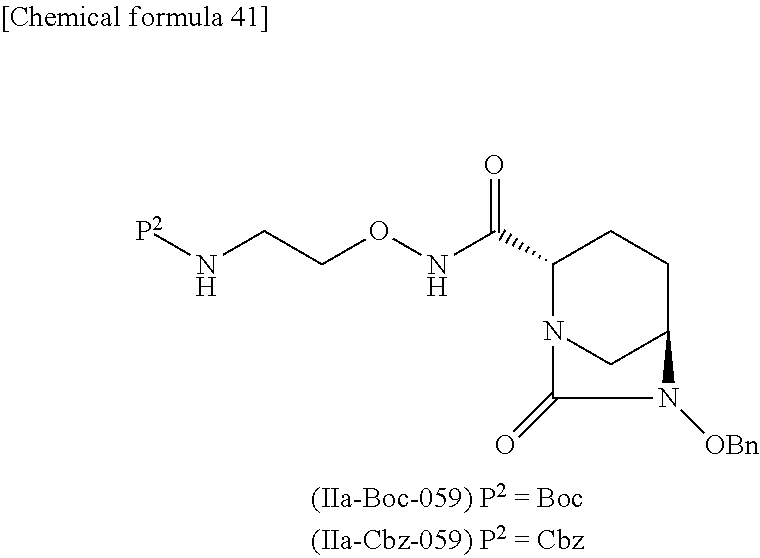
O=C(C1N2CC(CC1)N([OBn])C2=O)NOCCN[P2]
